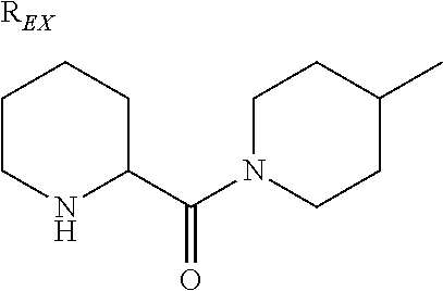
[REX].C1CNC(C(N2CCC(C)CC2)=O)CC1
